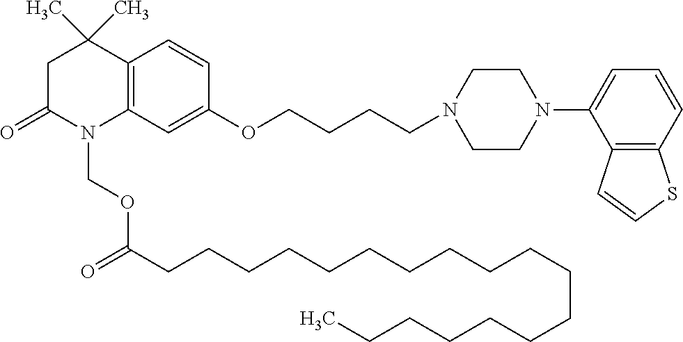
C12=C(C=C(OCCCCN3CCN(C4=CC=CC5=C4C=CS5)CC3)C=C1)N(COC(CCCCCCCCCCCCCCCCCC)=O)C(=O)CC2(C)C
